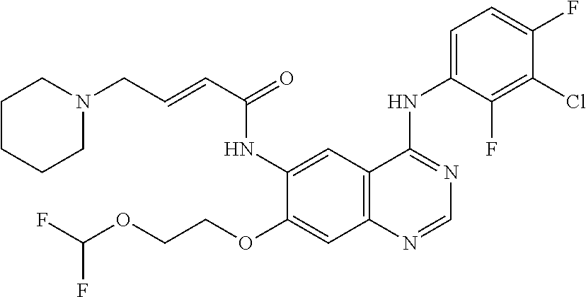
FC(OCCOC1=CC2=C(C=C1NC(C=CCN1CCCCC1)=O)C(NC1=CC=C(F)C(Cl)=C1F)=NC=N2)F
